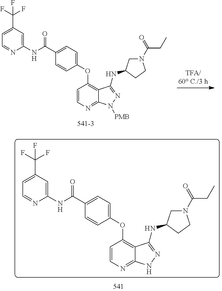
C1=CN=C2C(=C1OC1=CC=C(C(NC3=CC(C(F)(F)F)=CC=N3)=O)C=C1)C(NC1CN(C(=O)CC)CC1)=NN2[PMB].C1=CN=C2C(=C1OC1=CC=C(C(NC3=CC(C(F)(F)F)=CC=N3)=O)C=C1)C(NC1CN(C(=O)CC)CC1)=NN2
